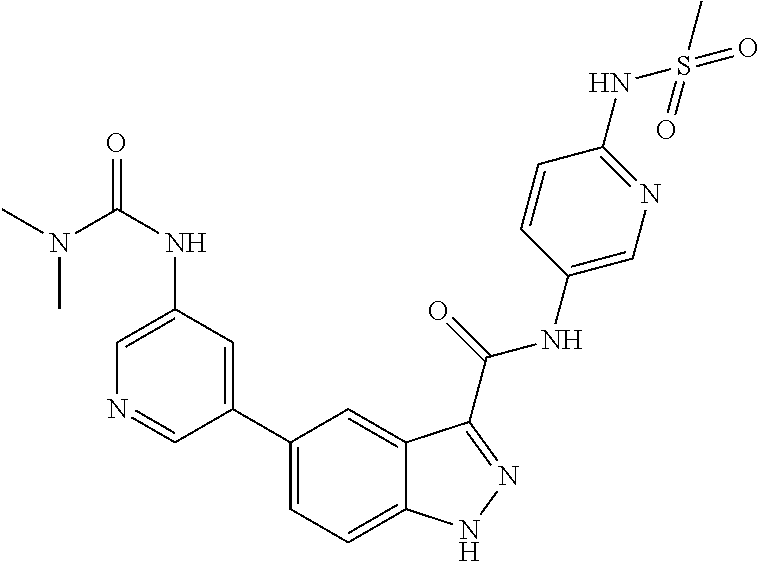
C1(NC(=O)N(C)C)=CN=CC(C2=CC=C3C(=C2)C(C(NC2=CN=C(NS(C)(=O)=O)C=C2)=O)=NN3)=C1
